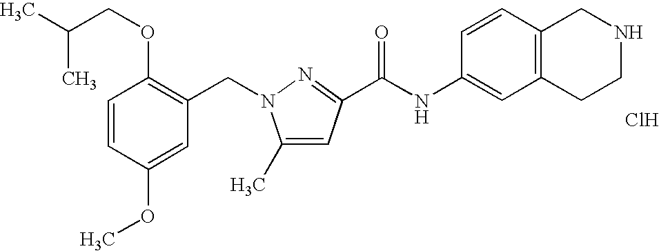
C1=CC(OC)=CC(CN2C(C)=CC(C(NC3=CC4=C(C=C3)CNCC4)=O)=N2)=C1OCC(C)C.Cl
